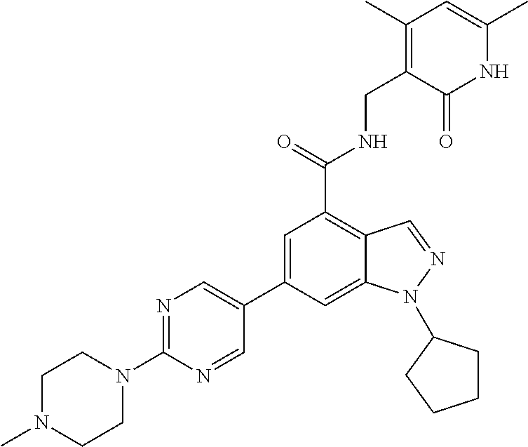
C1=C(C2=CN=C(N3CCN(C)CC3)N=C2)C=C2C(=C1C(=O)NCC1=C(C)C=C(C)NC1=O)C=NN2C1CCCC1
